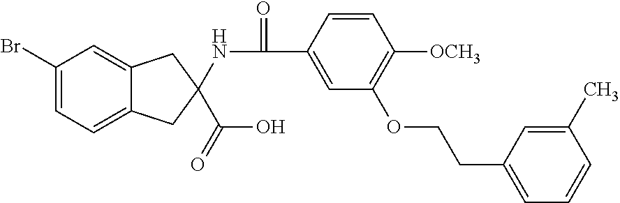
C1(Br)=CC=C2C(=C1)CC(C(O)=O)(NC(C1=CC(OCCC3=CC=CC(C)=C3)=C([OCH3])C=C1)=O)C2
